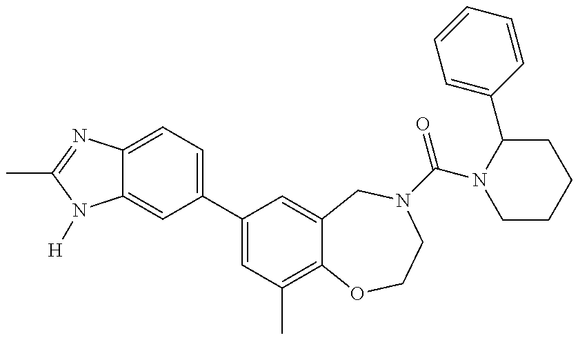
C12=CC(C3=CC(C)=C4C(=C3)CN(C(=O)N3CCCCC3C3=CC=CC=C3)CCO4)=CC=C1N=C(C)N2[H]
